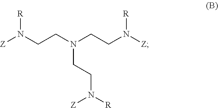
[Z]N(CCN(CCN([Z])[R])CCN([R])[Z])[R]
